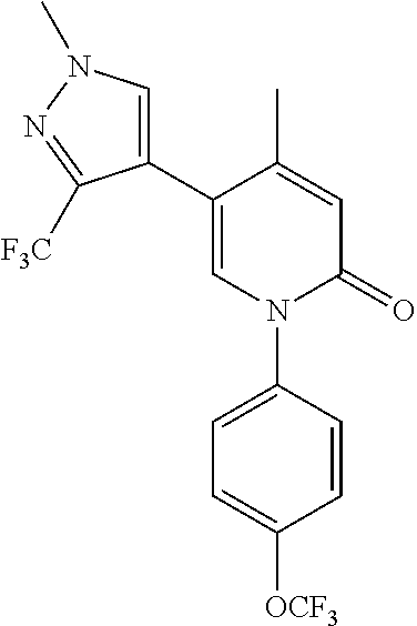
C1=C(C)C(C2=CN(C)N=C2[F3C])=CN(C2=CC=C([OCF3])C=C2)C1=O
